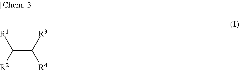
C(=C([R3])[R4])([R2])[R1]
